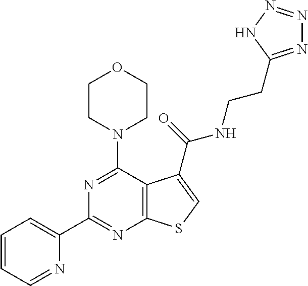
C1(C2=CC=CC=N2)=NC2=C(C(N3CCOCC3)=N1)C(C(=O)NCCC1=NN=NN1)=CS2
